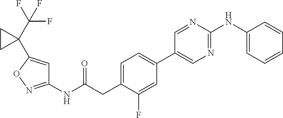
C1=C(CC(NC2=NOC(C3(C(F)(F)F)CC3)=C2)=O)C(F)=CC(C2=CN=C(NC3=CC=CC=C3)N=C2)=C1
